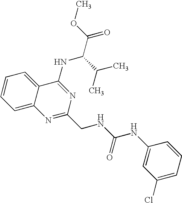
C1=CC=C2C(=C1)C(NC(C(C)C)C(=O)OC)=NC(CNC(NC1=CC(Cl)=CC=C1)=O)=N2
